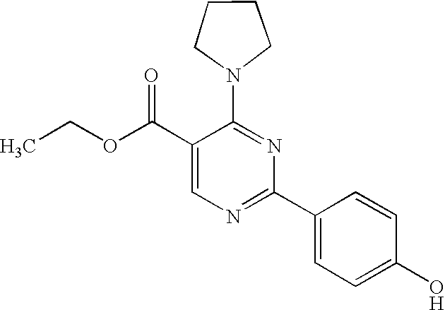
C1(C(OCC)=O)=CN=C(C2=CC=C(O)C=C2)N=C1N1CCCC1
